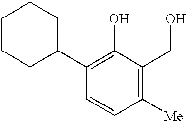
C1(C2CCCCC2)=C(O)C(CO)=C([Me])C=C1
